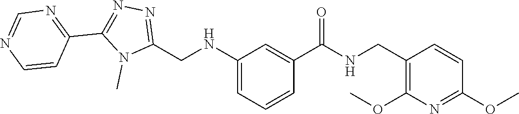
N(C1=CC=CC(C(=O)NCC2=C(OC)N=C(OC)C=C2)=C1)CC1=NN=C(C2=NC=NC=C2)N1C
